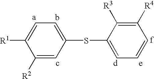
C1([R2])=CC(SC2=CC=CC([R4])=C2[R3])=CC=C1[R1]
